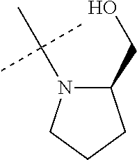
C1(CO)N(C(C)(C)C)CCC1
